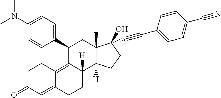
N(C1=CC=C(C2C3=C4C(=CC(=O)CC4)CCC3([H])C3([H])C(C)(C2)C(O)(C#CC2=CC=C(C#N)C=C2)CC3)C=C1)(C)C
